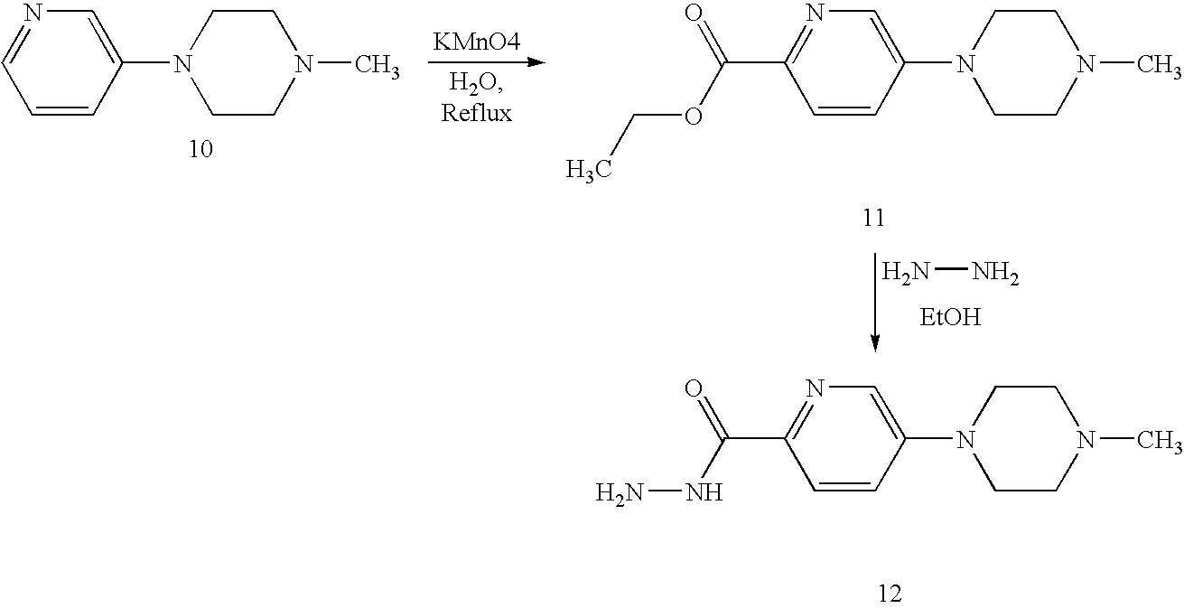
C1=CC(N2CCN(C)CC2)=CN=C1.[KMnO4].C1=CC(N2CCN(C)CC2)=CN=C1C(OCC)=O.NN.[EtOH].C1=CC(N2CCN(C)CC2)=CN=C1C(NN)=O
